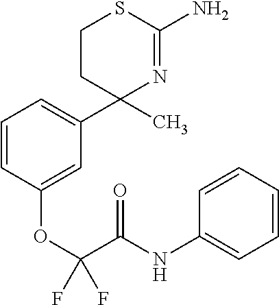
C1CC(C2=CC=CC(OC(C(NC3=CC=CC=C3)=O)(F)F)=C2)(C)N=C(N)S1
